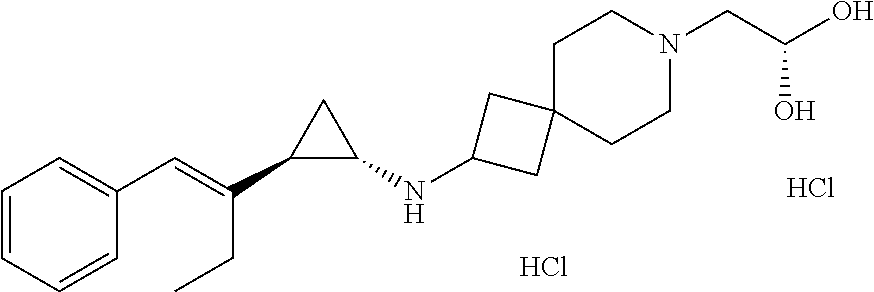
C1=CC=CC(C=C(C2C(NC3CC4(C3)CCN(CC(O)O)CC4)C2)CC)=C1.Cl.Cl
